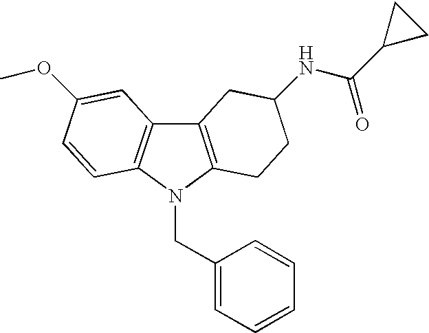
C1(CN2C3=C(C4=C2C=CC(OC)=C4)CC(NC(=O)C2CC2)CC3)=CC=CC=C1
